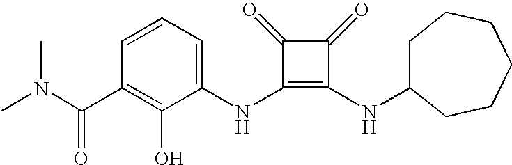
CN(C(C1=C(O)C(NC2=C(NC3CCCCCC3)C(=O)C2=O)=CC=C1)=O)C
